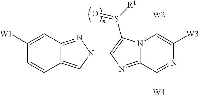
C12=CN(C3=C(S([R1])=O)N4C(=N3)C([W4])=NC([W3])=C4[W2])N=C1C=C([W1])C=C2
